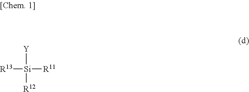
[Y][Si]([R12])([R11])[R13]
